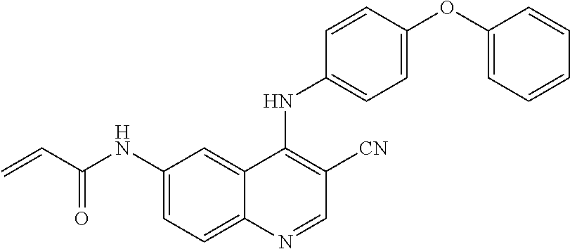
C1(NC(C=C)=O)=CC=C2C(=C1)C(NC1=CC=C(OC3=CC=CC=C3)C=C1)=C([CN])C=N2
